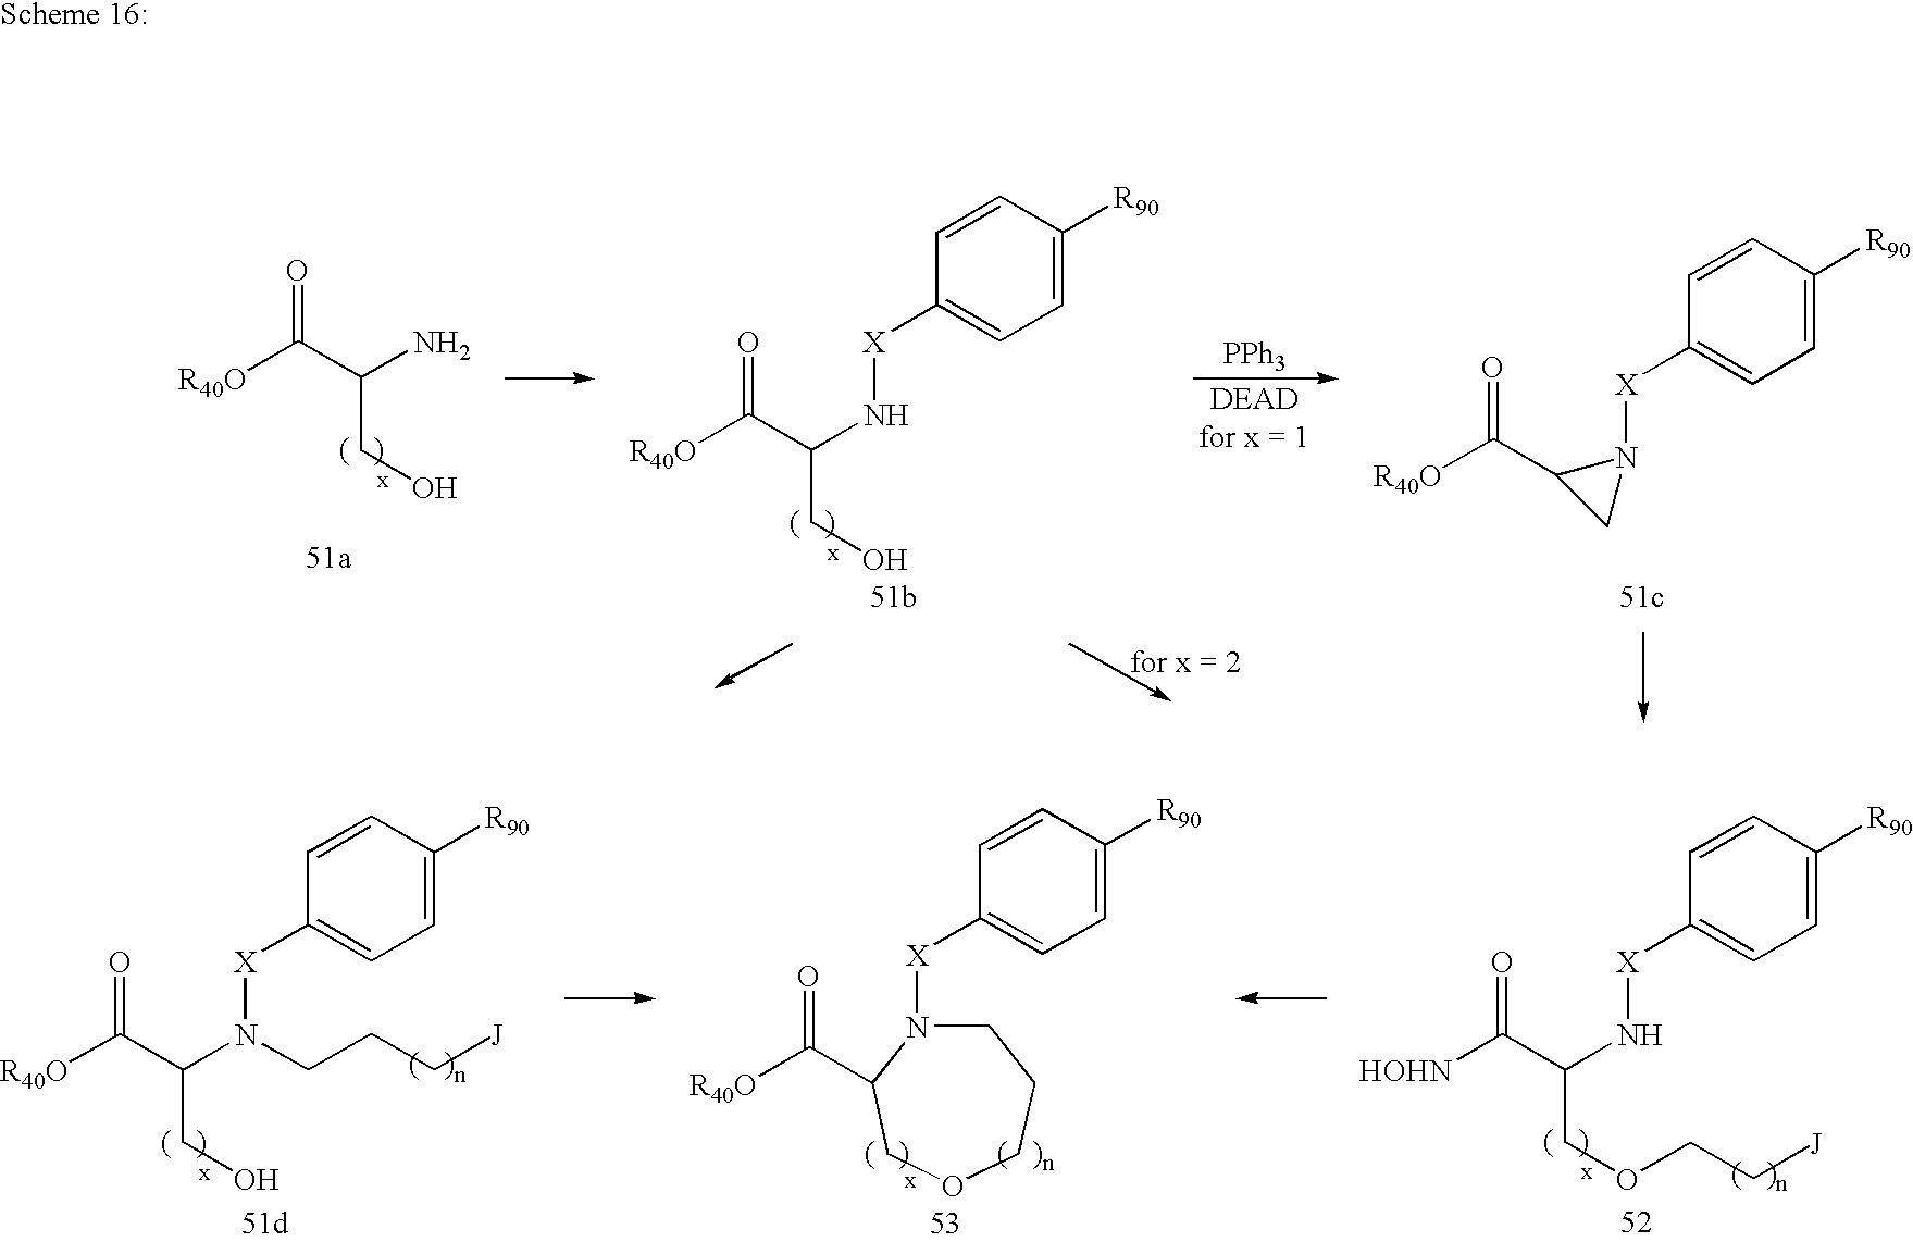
[R40O]C(C(N)CO)=O.[R40O]C(C(N[X]C1=CC=C([R90])C=C1)CO)=O.[PPh3].[R40O]C(C1CN1[X]C1=CC=C([R90])C=C1)=O.[R40O]C(=O)C1N([X]C2=CC=C([R90])C=C2)CCCOC1.[R40O]C(C(N([X]C1=CC=C([R90])C=C1)CCC[J])CO)=O.[HOHN]C(C(N[X]C1=CC=C([R90])C=C1)COCC[J])=O
